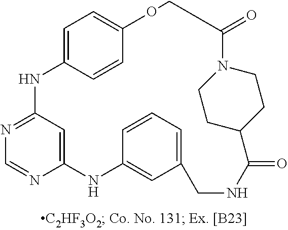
C12=CC(=NC=N1)NC1=CC=C(C=C1)OCC(=O)N1CCC(C(=O)NCC3=CC=CC(=C3)N2)CC1
